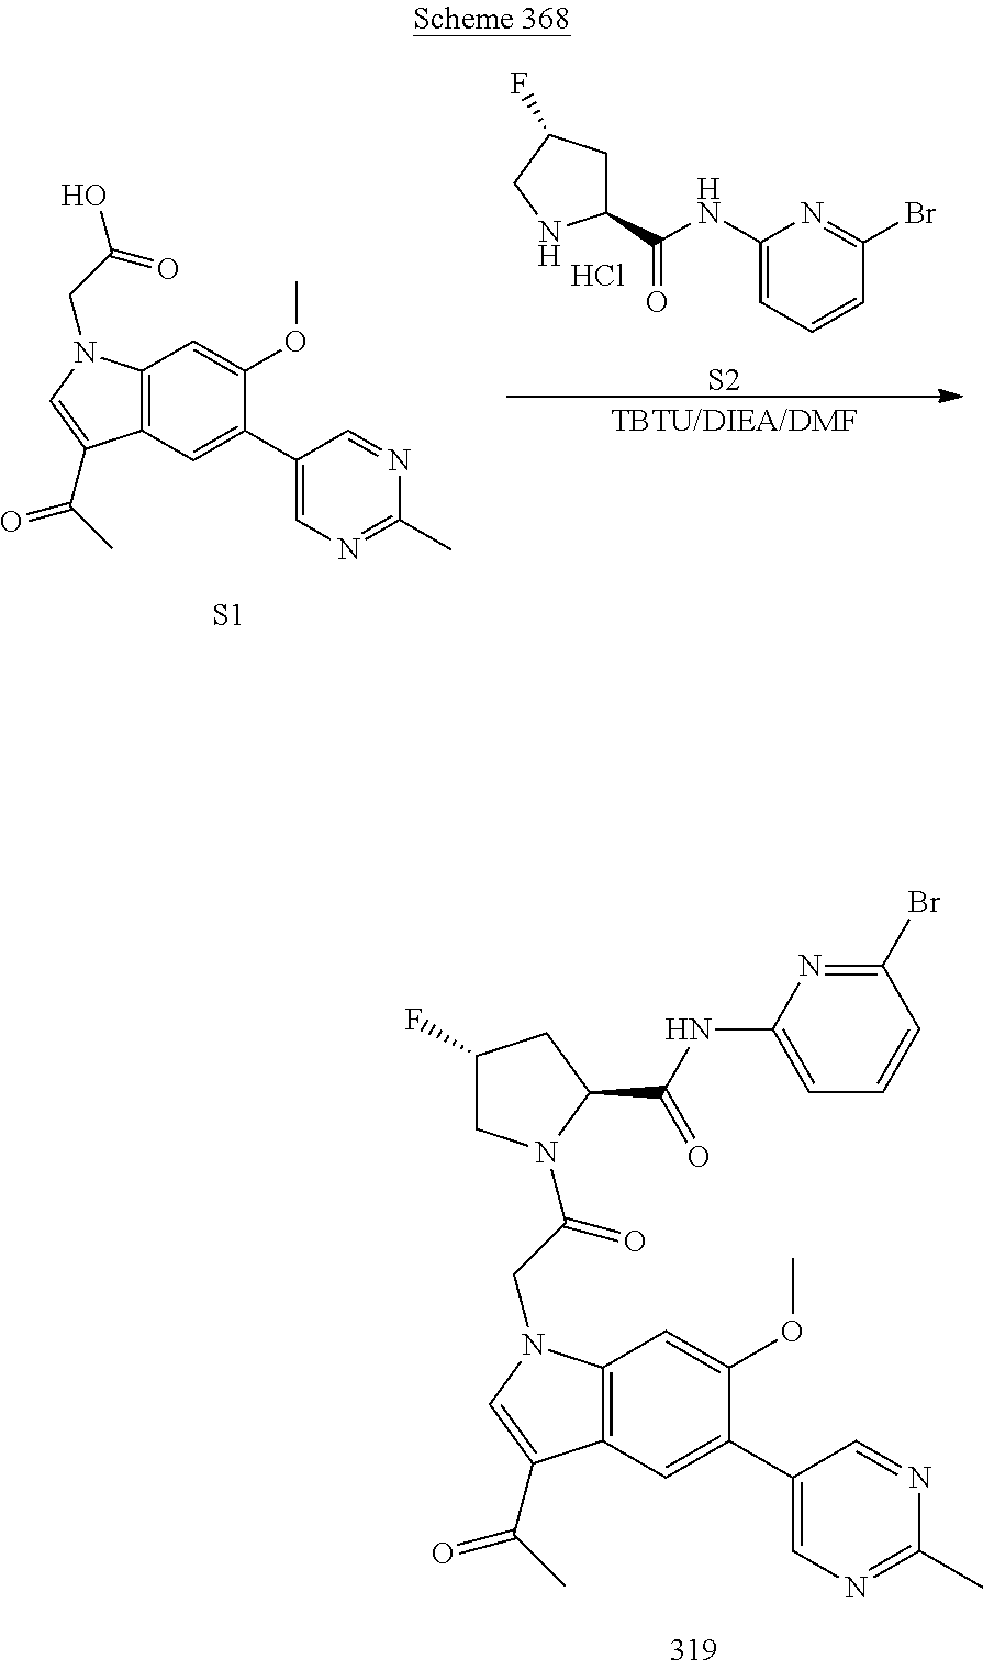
Cl.BrC1=NC(NC(C2CC(F)CN2)=O)=CC=C1.[S2].C12=C(C=C(C3=CN=C(C)N=C3)C(OC)=C1)C(C(=O)C)=CN2CC(=O)O.[S1].C1(F)CN(C(CN2C3=C(C=C(C4=CN=C(C)N=C4)C(OC)=C3)C(C(C)=O)=C2)=O)C(C(=O)NC2=CC=CC(Br)=N2)C1
